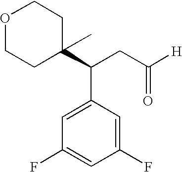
O1CCC(C(CC([H])=O)C2=CC(F)=CC(F)=C2)(C)CC1
